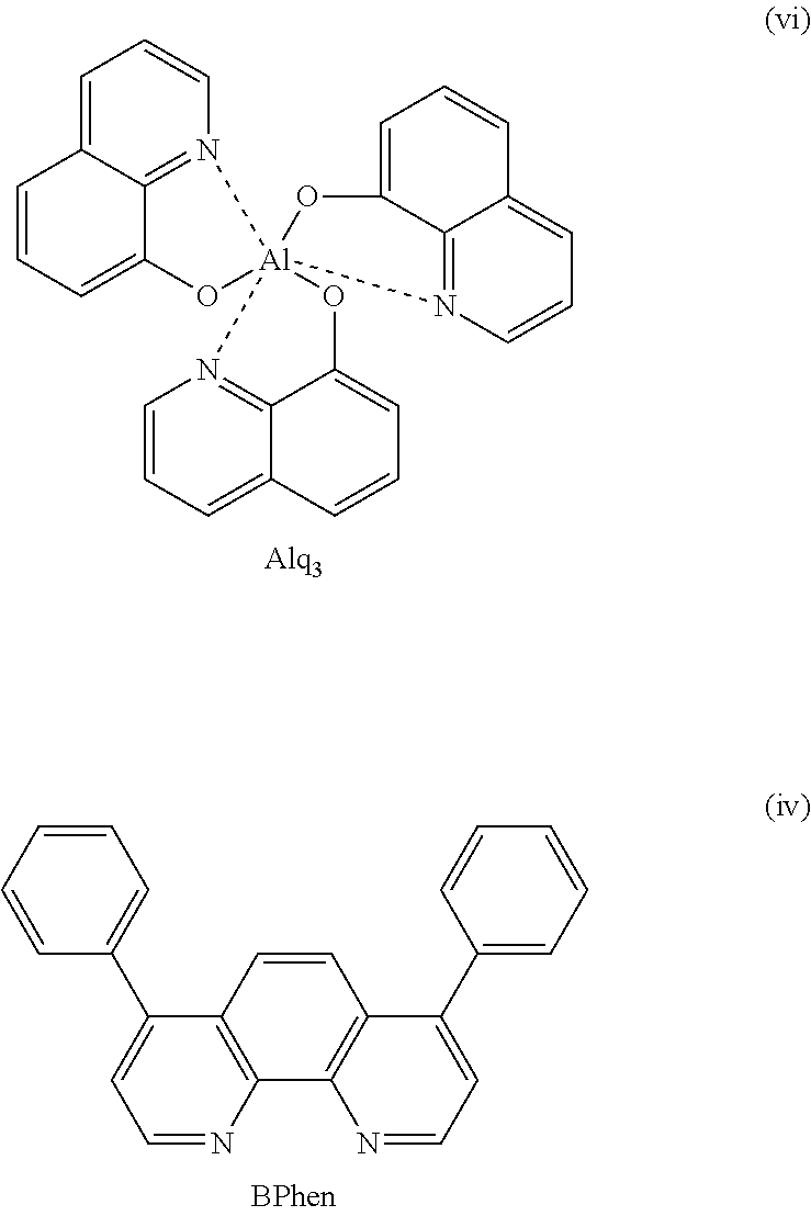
C1=CC=CC(C2=CC=NC3=C2C=CC2=C3N=CC=C2C2=CC=CC=C2)=C1.C1=CC=C2C3=N1[Al]14(N5=C6C(=CC=C5)C=CC=C6O1)(N1=C5C(=CC=C1)C=CC=C5O4)OC3=CC=C2
